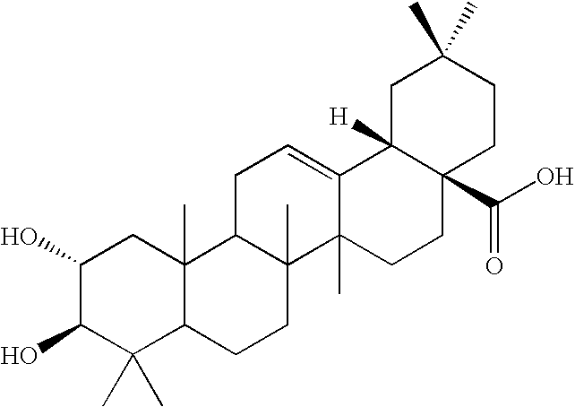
C1(O)C(O)C(C)(C)C2C(C)(C1)C1C(C)(CC2)C2(C)C(=CC1)C1([H])C(C(O)=O)(CC2)CCC(C)(C)C1
